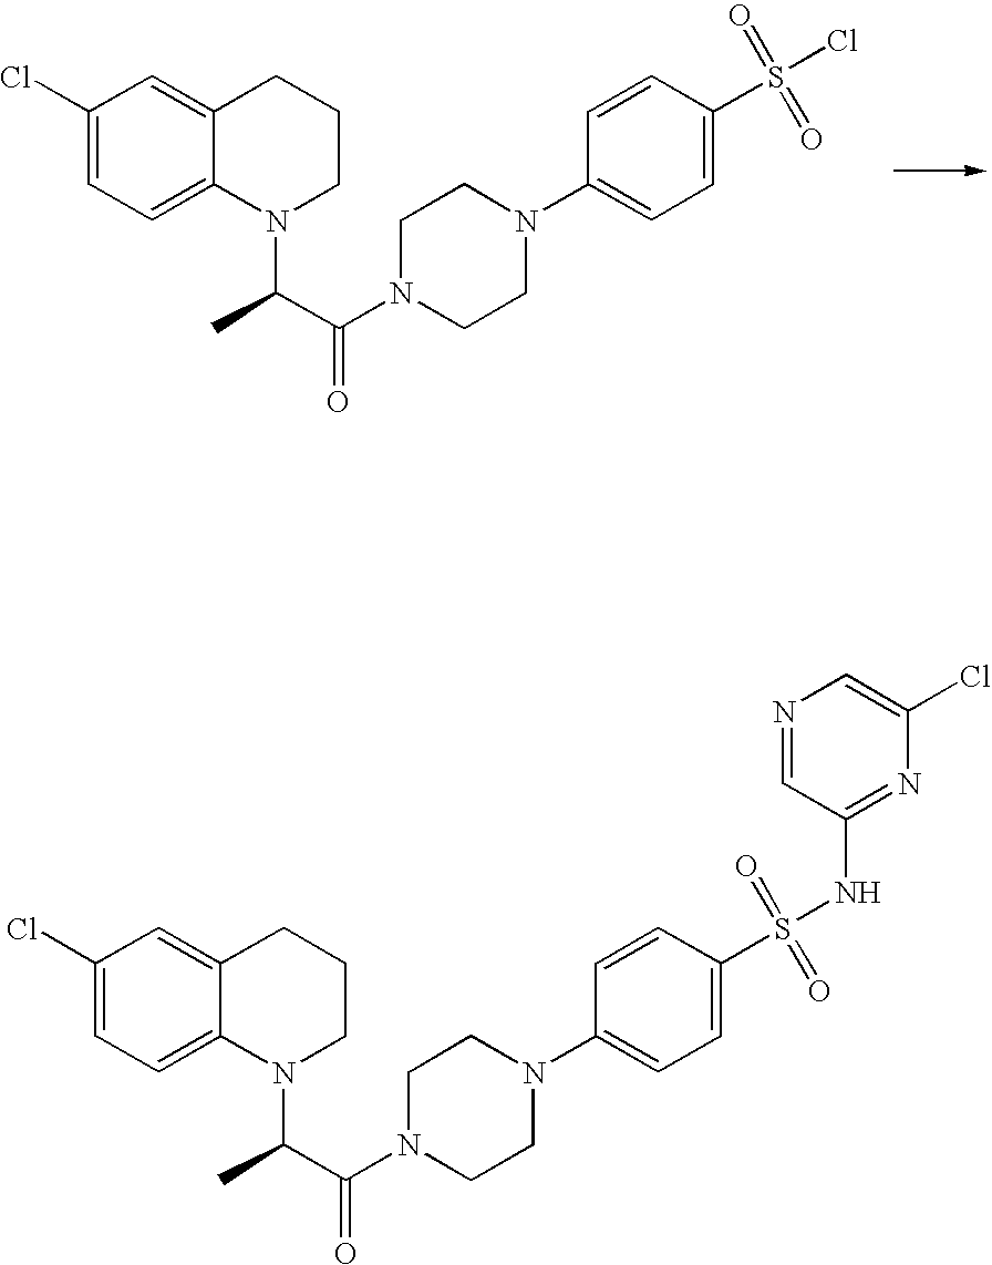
C1=C2C(=CC=C1Cl)N(C(C(N1CCN(C3=CC=C(S(Cl)(=O)=O)C=C3)CC1)=O)C)CCC2.C1=C2C(=CC=C1Cl)N(C(C(N1CCN(C3=CC=C(S(NC4=NC(Cl)=CN=C4)(=O)=O)C=C3)CC1)=O)C)CCC2
